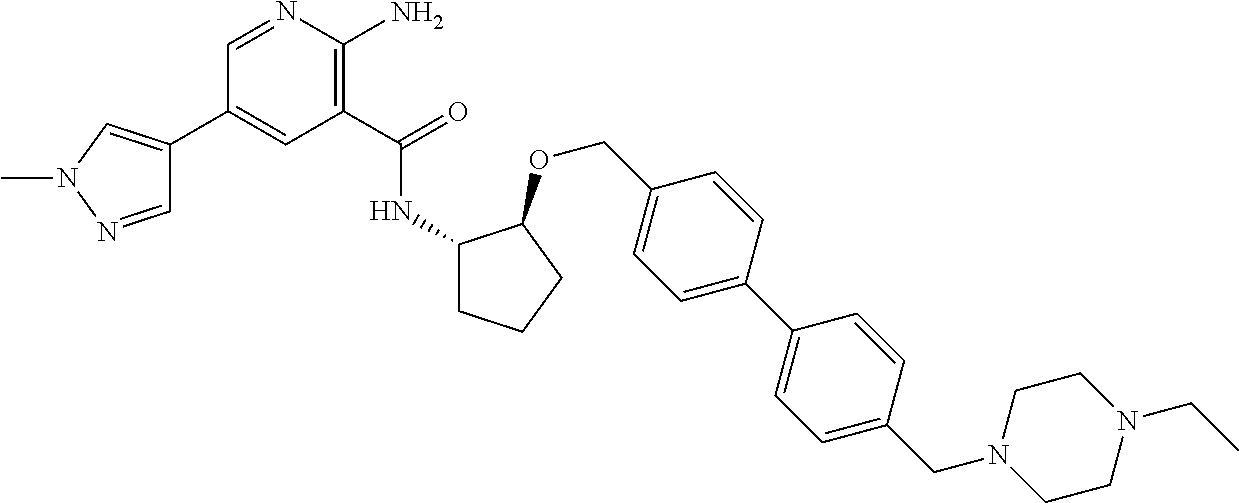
C1(C(=O)NC2CCCC2OCC2=CC=C(C3=CC=C(CN4CCN(CC)CC4)C=C3)C=C2)=C(N)N=CC(C2=CN(C)N=C2)=C1
